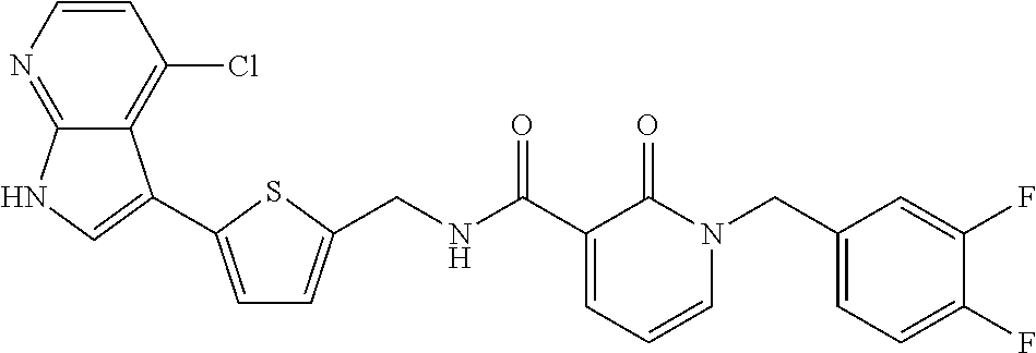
C(NC(C1=CC=CN(CC2=CC=C(F)C(F)=C2)C1=O)=O)C1=CC=C(C2=CNC3=NC=CC(Cl)=C32)S1
